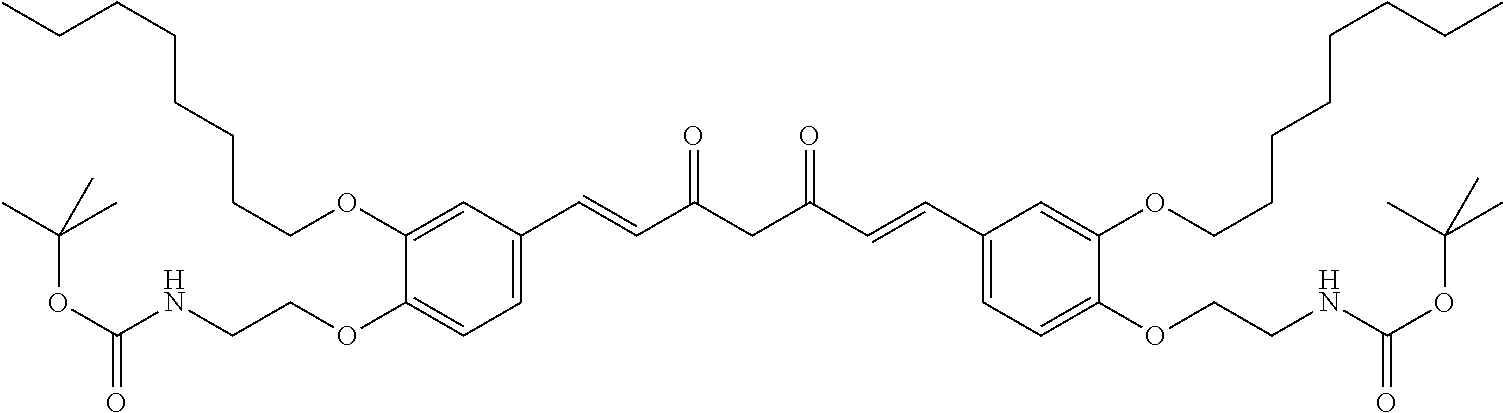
C1(OCCNC(OC(C)(C)C)=O)=CC=C(C=CC(CC(=O)C=CC2=CC=C(OCCNC(OC(C)(C)C)=O)C(OCCCCCCCC)=C2)=O)C=C1OCCCCCCCC
